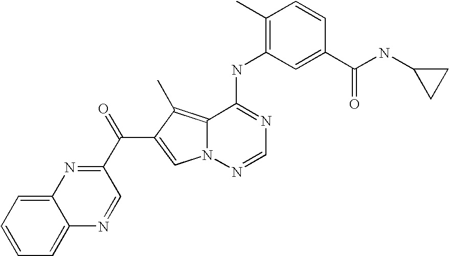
C1(C)=C(NC2=NC=NN3C2=C(C)C(C(C2=NC4=CC=CC=C4N=C2)=O)=C3)C=C(C(NC2CC2)=O)C=C1
